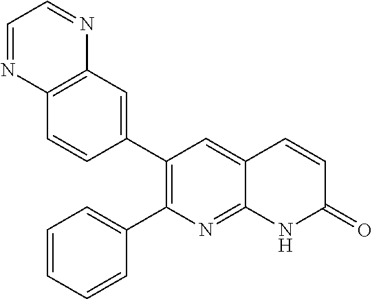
C12=C(C=C(C3=C(C4=CC=CC=C4)N=C4C(=C3)C=CC(=O)N4)C=C1)N=CC=N2
